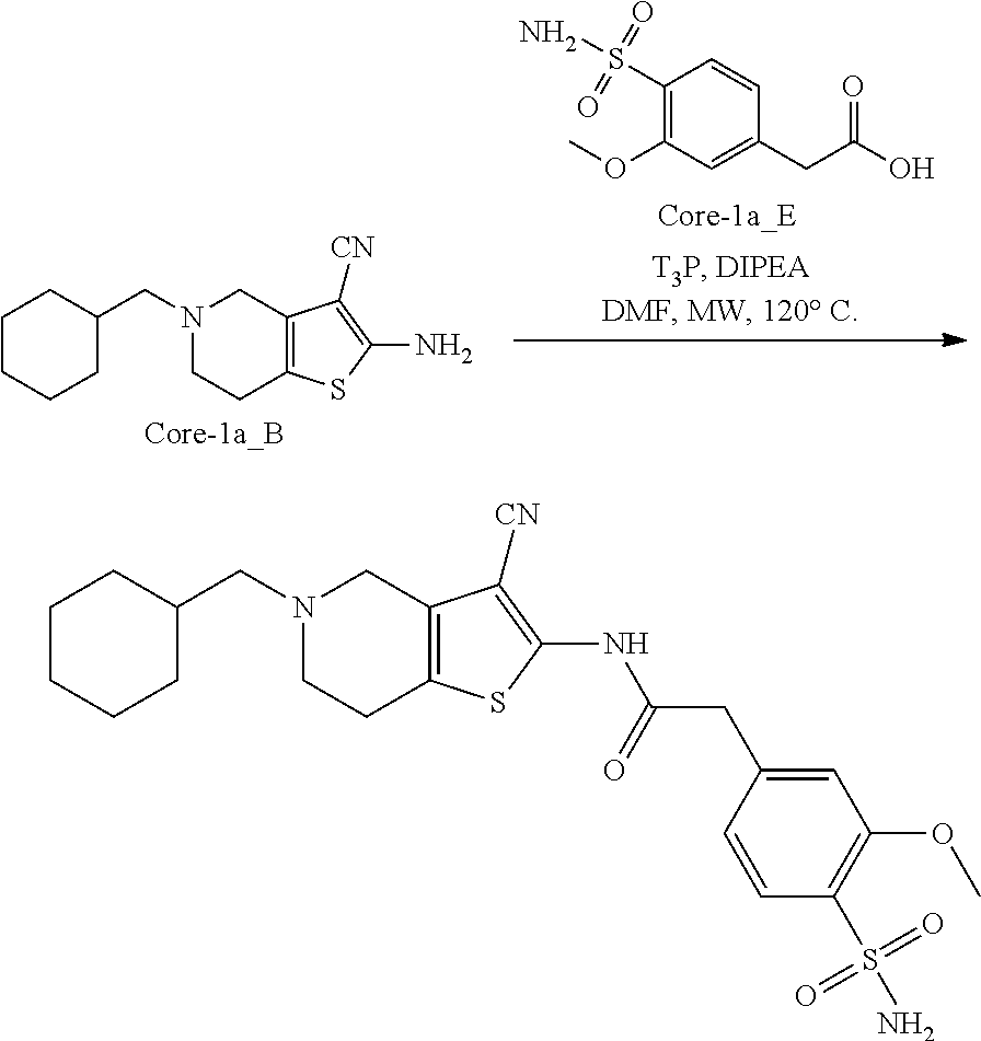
N1(CC2CCCCC2)CCC2=C(C1)C([CN])=C(NC(CC1=CC(OC)=C(S(=O)(N)=O)C=C1)=O)S2.C1(S(N)(=O)=O)=C(OC)C=C(CC(=O)O)C=C1.N1(CC2CCCCC2)CCC2=C(C1)C([CN])=C(N)S2
